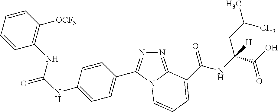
C1=CC=CC([OCF3])=C1NC(NC1=CC=C(C2=NN=C3N2C=CC=C3C(NC(C(O)=O)(CC(C)C)[H])=O)C=C1)=O
